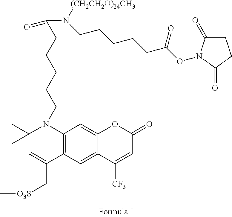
C12=C(C=C3C(=C1)OC(=O)C=C3[CF3])C(C[O3S]C)=CC(C)(C)N2CCCCCC(N(CCCCCC(ON1C(=O)CCC1=O)=O)[(CH2CH2O)24CH3])=O
